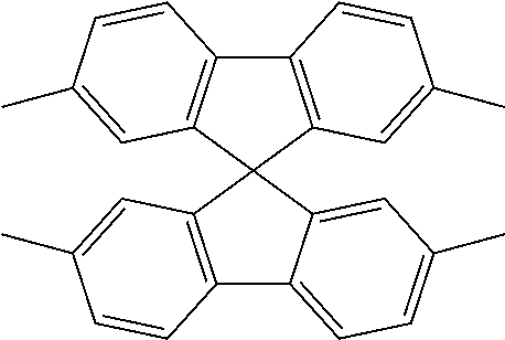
C12=C(C=C(C)C=C1)C1(C3=CC(C)=CC=C23)C2=C(C3=C1C=C(C)C=C3)C=CC(C)=C2
